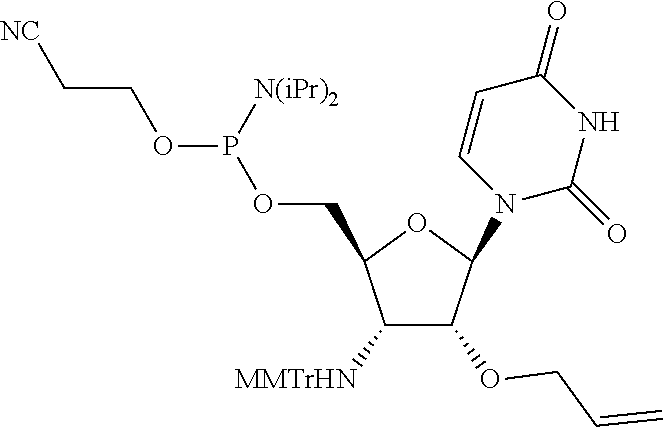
C1([MMTrHN])C(OCC=C)C(N2C(=O)NC(=O)C=C2)OC1COP(OCC[NC])[N(iPr)2]
